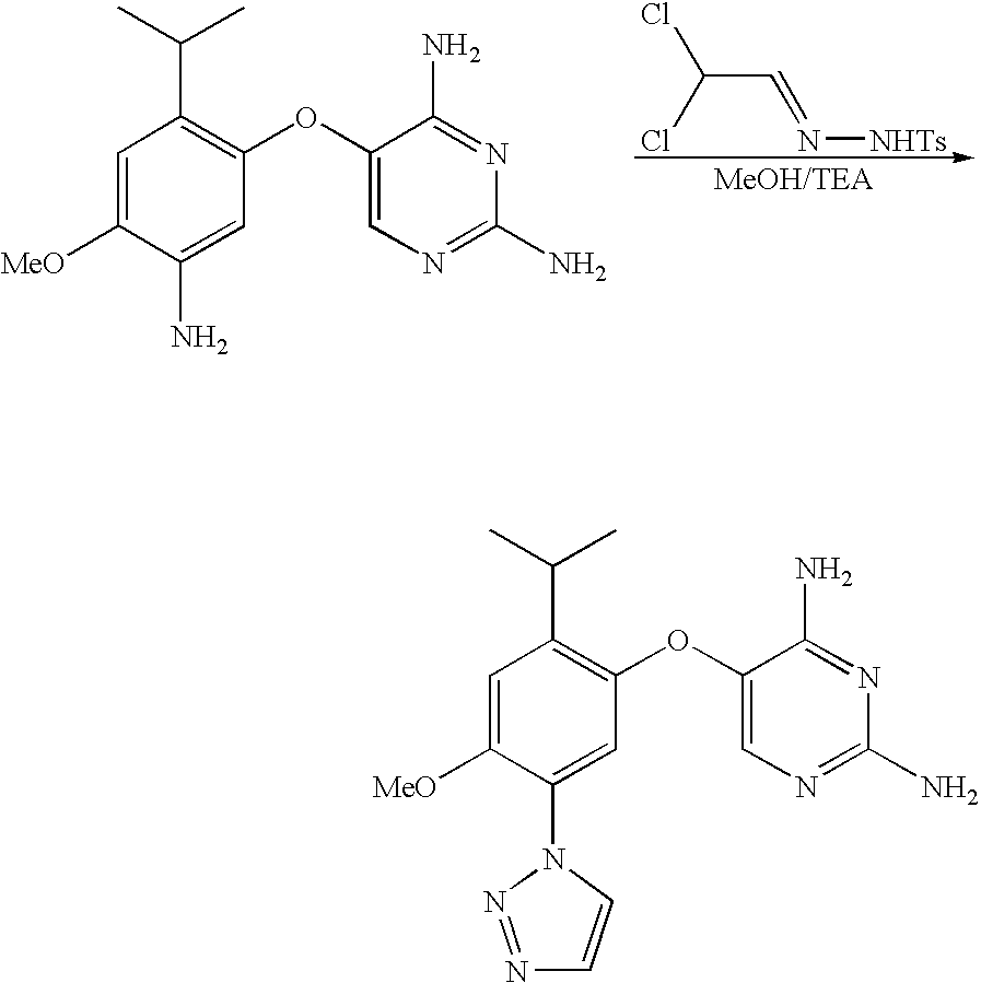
C1=C([MeO])C(N)=CC(OC2=CN=C(N)N=C2N)=C1C(C)C.C(C=N[NHTs])(Cl)Cl.C1=C([MeO])C(N2N=NC=C2)=CC(OC2=CN=C(N)N=C2N)=C1C(C)C
